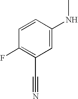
C1=CC(NC)=CC(C#N)=C1F
